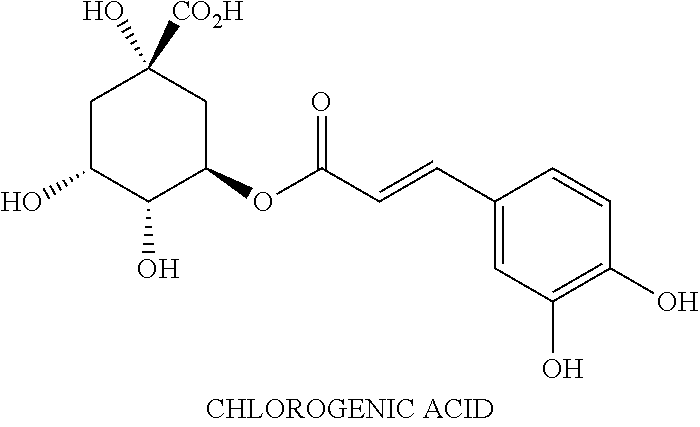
C1C(O)C(O)C(OC(=O)C=CC2=CC(O)=C(O)C=C2)CC1(O)[CO2H]
